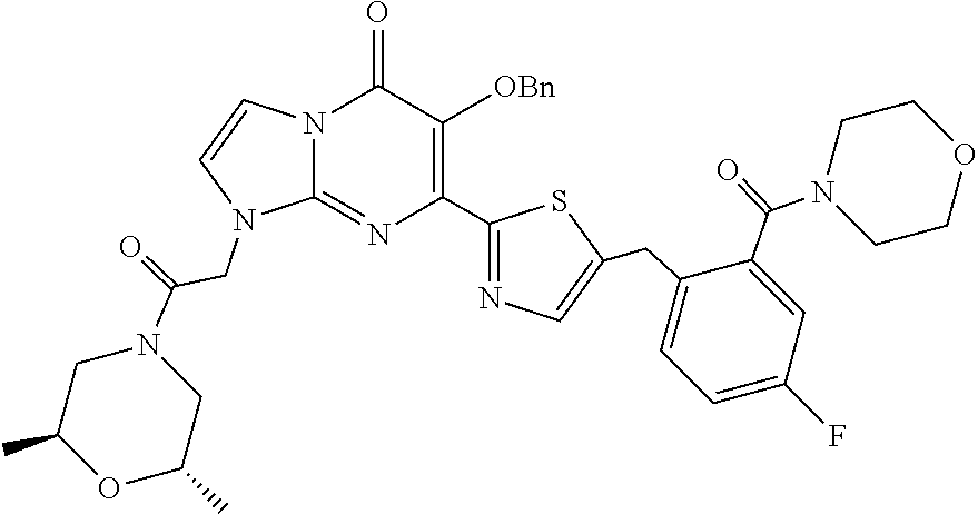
N12C(=NC(C3=NC=C(CC4=CC=C(F)C=C4C(=O)N4CCOCC4)S3)=C([OBn])C1=O)N(CC(N1CC(C)OC(C)C1)=O)C=C2
